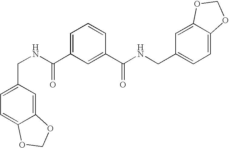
C1(CNC(C2=CC=CC(C(NCC3=CC=C4C(=C3)OCO4)=O)=C2)=O)=CC=C2C(=C1)OCO2
